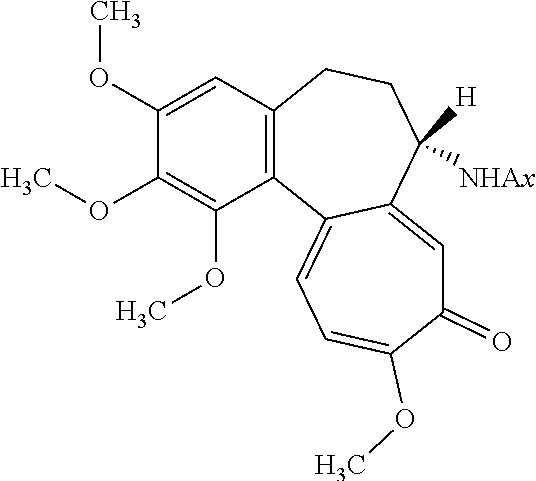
C1(OC)=CC2=C(C(OC)=C1OC)C1=CC=C(OC)C(=O)C=C1C([NHAx])([H])CC2
